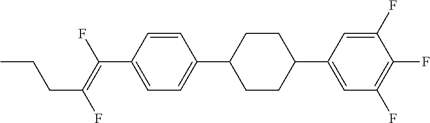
C1=CC(C(=C(F)CCC)F)=CC=C1C1CCC(C2=CC(F)=C(F)C(F)=C2)CC1
